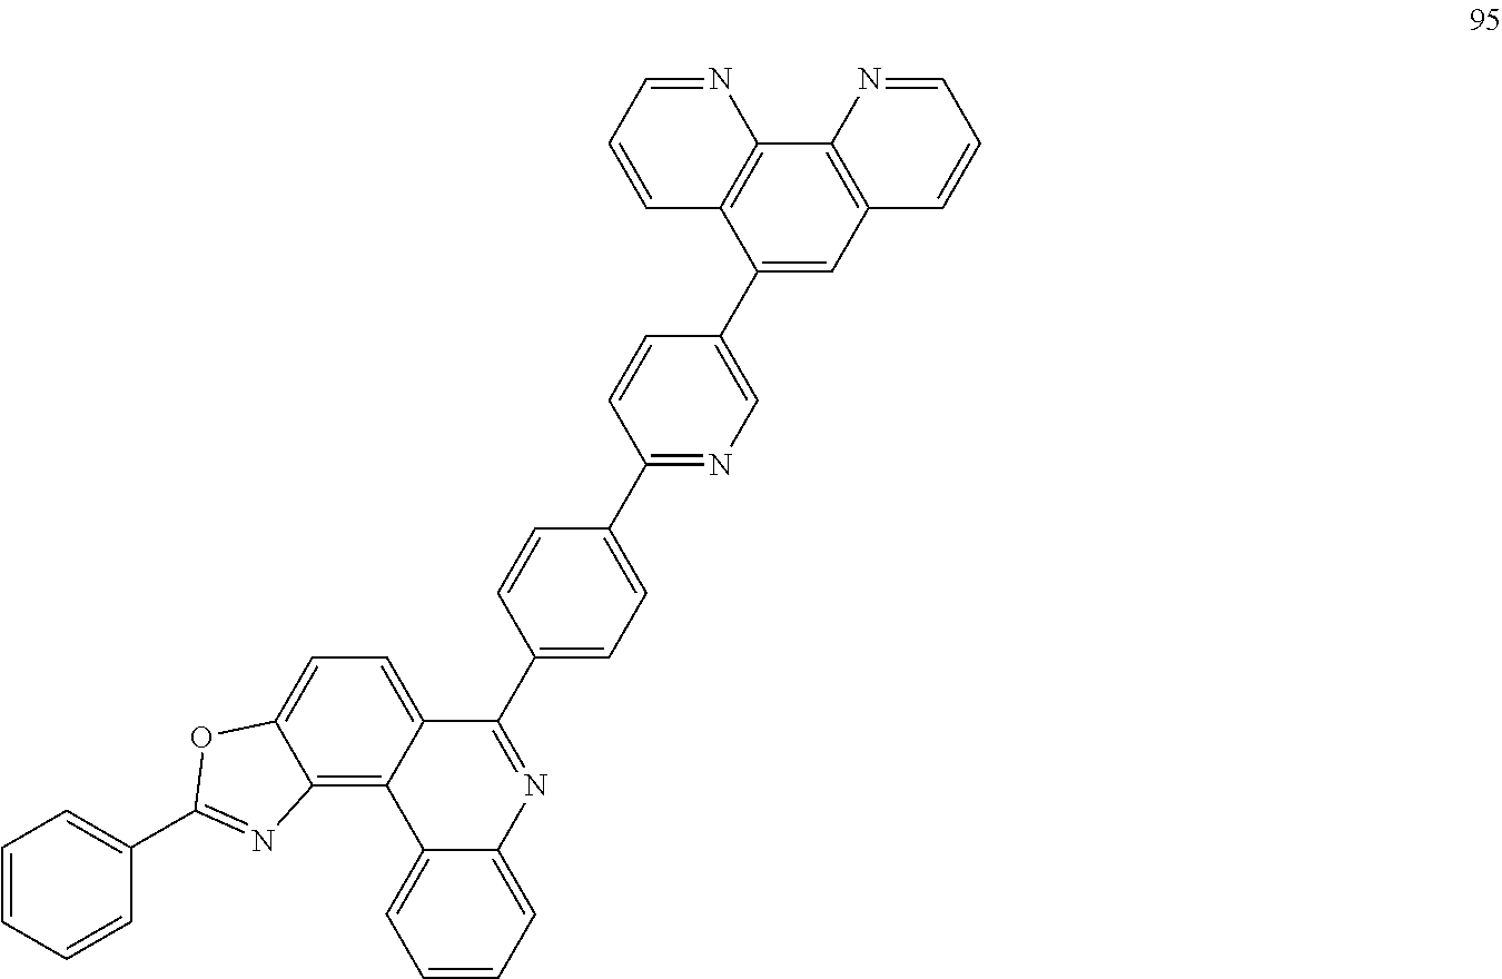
C12=C(N=CC=C1)C1=C(C(C3=CN=C(C4=CC=C(C5=NC6=CC=CC=C6C6=C7C(=CC=C56)OC(C5=CC=CC=C5)=N7)C=C4)C=C3)=C2)C=CC=N1
